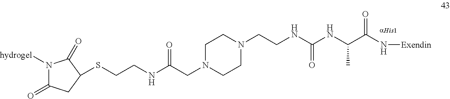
N1([hydrogel])C(=O)CC(SCCNC(CN2CCN(CCNC(=O)NC(C)C(N[Exendin])=O)CC2)=O)C1=O
